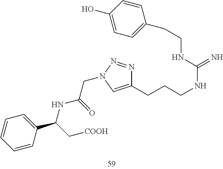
C(CNC(NCCCC1=CN(CC(NC(C2=CC=CC=C2)C[COOH])=O)N=N1)=N)C1=CC=C(O)C=C1
